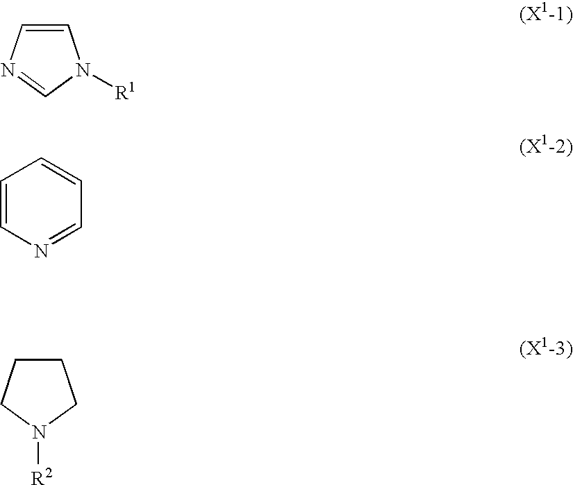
C1=CN=CN1[R1].C1=CN=CC=C1.C1CCN([R2])C1
